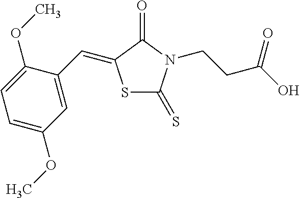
S1C(=S)N(CCC(O)=O)C(=O)C1=CC1=CC(OC)=CC=C1OC
